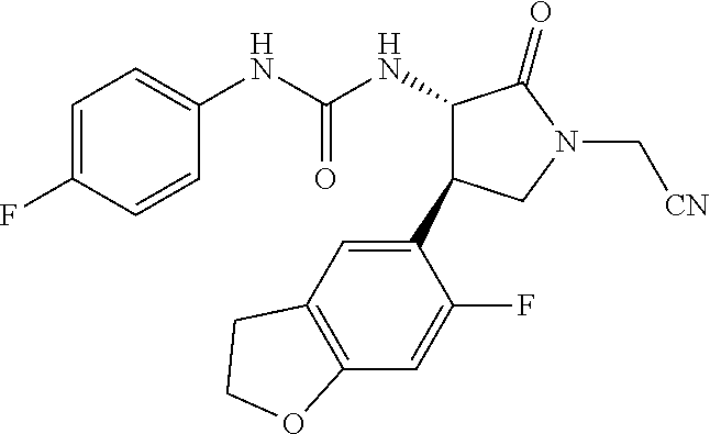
C1=C(F)C=CC(NC(NC2C(=O)N(C[CN])CC2C2=CC3=C(C=C2F)OCC3)=O)=C1
